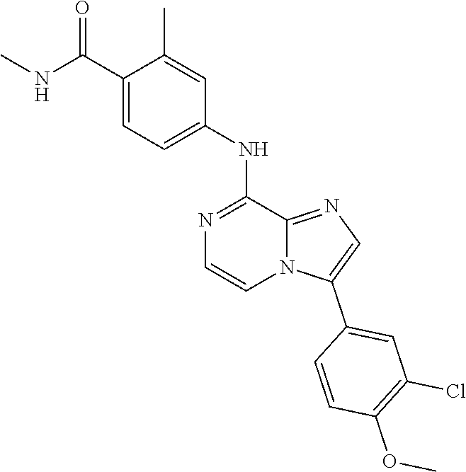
C1=C(NC2=NC=CN3C2=NC=C3C2=CC(Cl)=C(OC)C=C2)C=C(C)C(C(NC)=O)=C1
